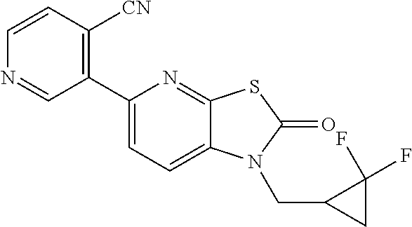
C1(C2=CC=C3C(=N2)SC(=O)N3CC2CC2(F)F)=C([CN])C=CN=C1
